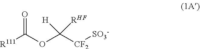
C([R111])(OC([CF2][SO3-])([RHF])[H])=O
